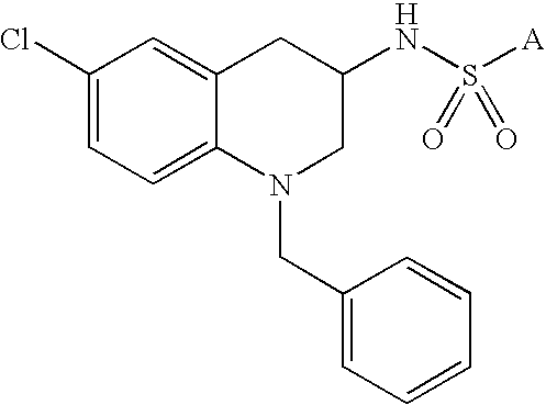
C1(Cl)=CC=C2C(=C1)CC(NS([A])(=O)=O)CN2CC1=CC=CC=C1
